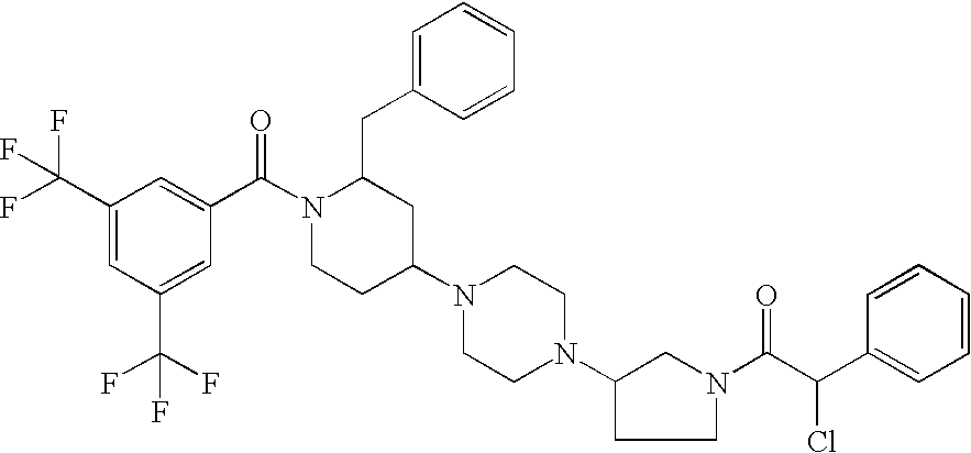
C1(CC2N(C(C3=CC(C(F)(F)F)=CC(C(F)(F)F)=C3)=O)CCC(N3CCN(C4CCN(C(C(Cl)C5=CC=CC=C5)=O)C4)CC3)C2)=CC=CC=C1
